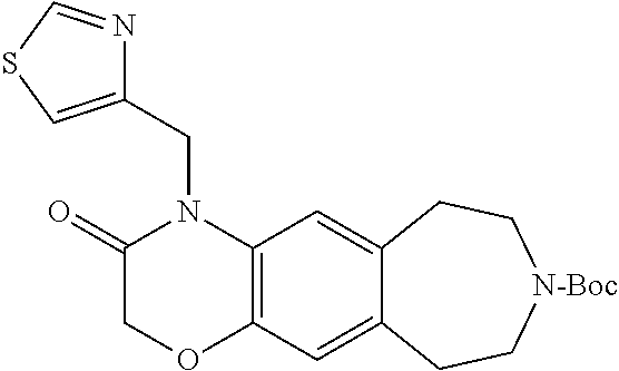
C1(=O)COC2=C(N1CC1=CSC=N1)C=C1C(=C2)CC[N-Boc]CC1
